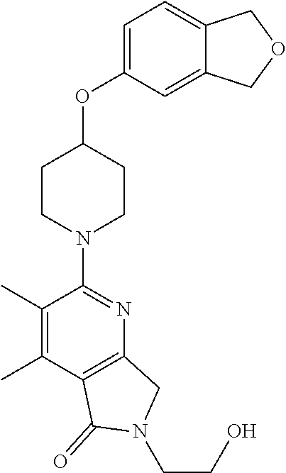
C1CN(C2=NC3=C(C(C)=C2C)C(=O)N(CCO)C3)CCC1OC1=CC=C2C(=C1)COC2
